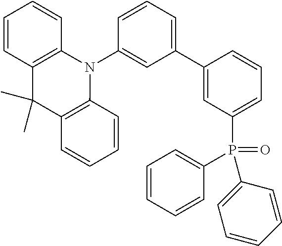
C1(C2=CC(P(C3=CC=CC=C3)(=O)C3=CC=CC=C3)=CC=C2)=CC=CC(N2C3=C(C(C)(C)C4=C2C=CC=C4)C=CC=C3)=C1
